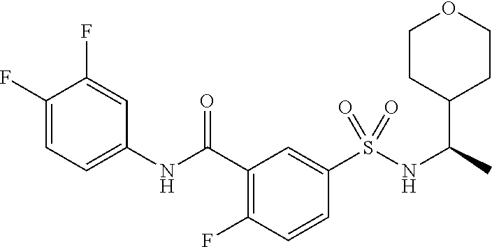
C1(F)=CC=C(NC(C2=C(F)C=CC(S(NC(C)C3CCOCC3)(=O)=O)=C2)=O)C=C1F
